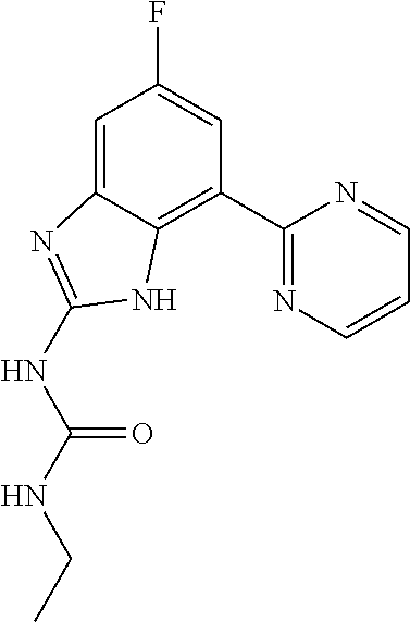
C1=C2C(=C(C3=NC=CC=N3)C=C1F)NC(NC(NCC)=O)=N2
